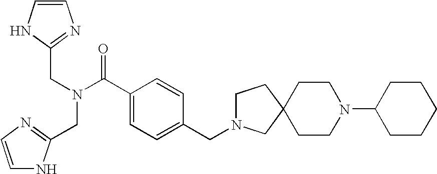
C1=CNC(CN(C(C2=CC=C(CN3CCC4(C3)CCN(C3CCCCC3)CC4)C=C2)=O)CC2=NC=CN2)=N1
